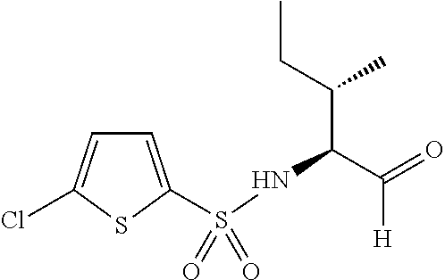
C1=C(S(NC(C(=O)[H])C(CC)C)(=O)=O)SC(Cl)=C1
